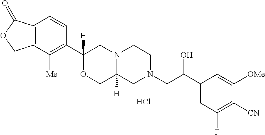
C12=C(C([Me])=C(C3([H])OCC4([H])N(C3)CCN(CC(C3=CC(F)=C([CN])C([OMe])=C3)O)C4)C=C1)COC2=O.Cl
